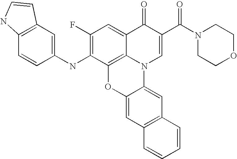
C1(F)=C(NC2=CC3=C(C=C2)NC=C3)C2=C3C(=C1)C(=O)C(C(N1CCOCC1)=O)=CN3C1=CC3=C(C=C1O2)C=CC=C3
